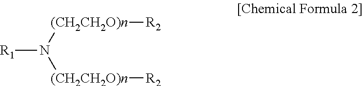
N([(CH2CH2O)n][R2])([(CH2CH2O)n][R2])[R1]
